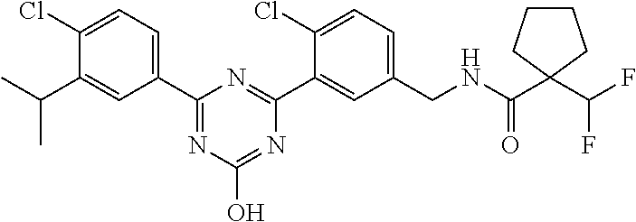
C1(CNC(C2(C(F)F)CCCC2)=O)=CC=C(Cl)C(C2=NC(C3=CC=C(Cl)C(C(C)C)=C3)=NC(O)=N2)=C1
